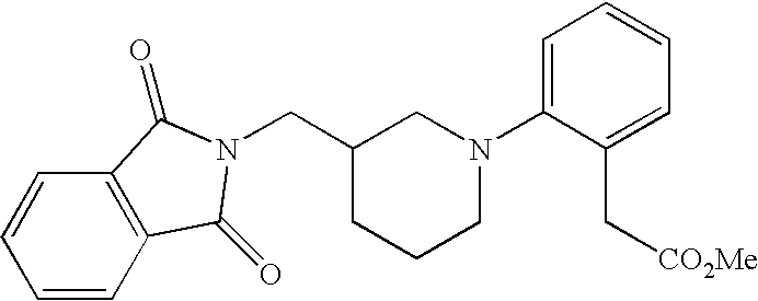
C1=CC2=C(C=C1)C(=O)N(CC1CCCN(C3=CC=CC=C3C[CO2Me])C1)C2=O
